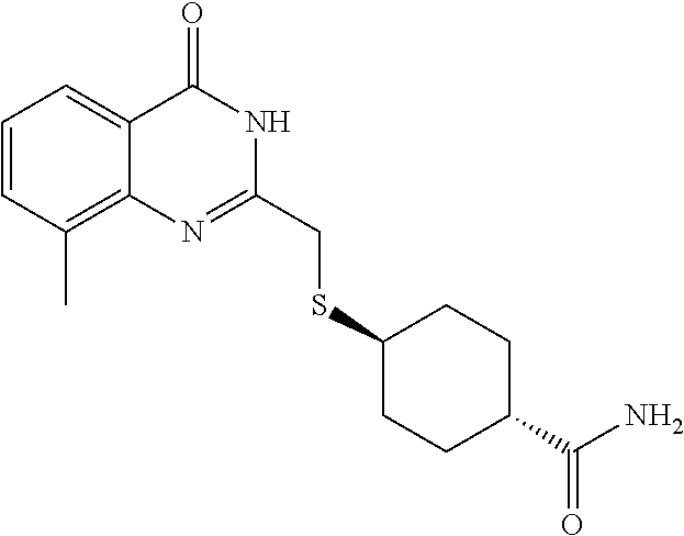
C1(CSC2CCC(C(N)=O)CC2)=NC2=C(C)C=CC=C2C(=O)N1
